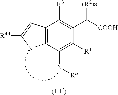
C12=C(C(N[Ra])=C([R1])C(C([COOH])[(R2)n])=C1[R3])NC([R4A])=C2
